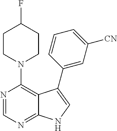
N1(C2=C3C(=NC=N2)NC=C3C2=CC([CN])=CC=C2)CCC(F)CC1
